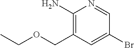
C1(N)=C(COCC)C=C(Br)C=N1
